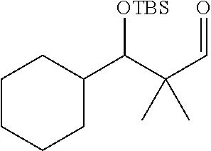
C1CCCC(C(C(C=O)(C)C)[OTBS])C1
